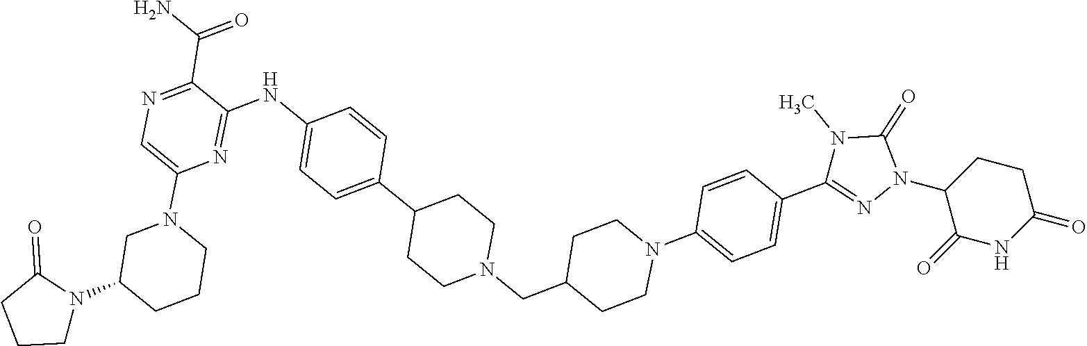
C1CC(N2C(=O)N(C)C(C3=CC=C(N4CCC(CN5CCC(C6=CC=C(NC7=NC(N8CCCC(N9C(=O)CCC9)C8)=CN=C7C(N)=O)C=C6)CC5)CC4)C=C3)=N2)C(=O)NC1=O
